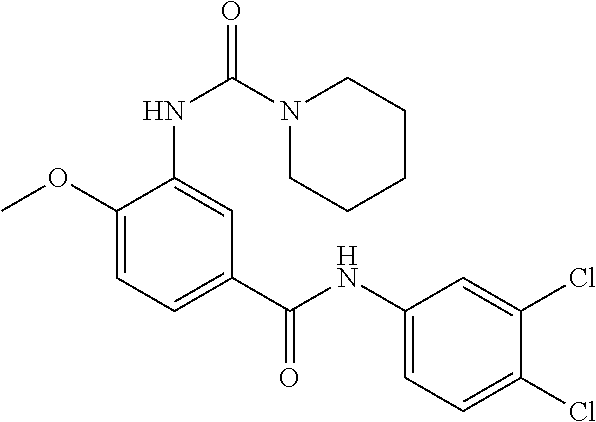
C1(NC(C2=CC=C(OC)C(NC(=O)N3CCCCC3)=C2)=O)=CC=C(Cl)C(Cl)=C1
